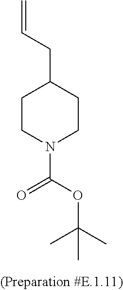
C1CN(C(OC(C)(C)C)=O)CCC1CC=C
